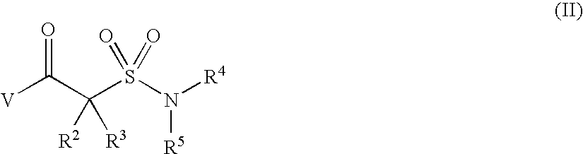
[V]C(C(S(N([R4])[R5])(=O)=O)([R2])[R3])=O
